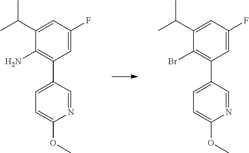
C1(C(C)C)=CC(F)=CC(C2=CC=C(OC)N=C2)=C1Br.C1(C(C)C)=CC(F)=CC(C2=CC=C(OC)N=C2)=C1N
